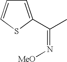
C1=C(C(C)=N[MeO])SC=C1
